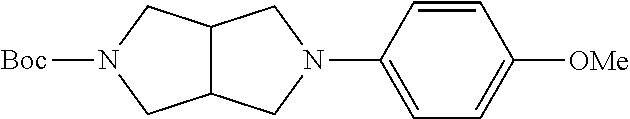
C12C(CN(C3=CC=C([OMe])C=C3)C1)CN([Boc])C2
